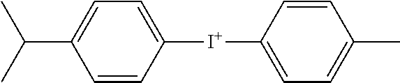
C1=CC([I+]C2=CC=C(C)C=C2)=CC=C1C(C)C
